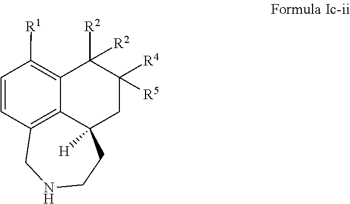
C1=CC2=C3C(=C1[R1])C([R2])([R2])C([R4])([R5])CC3([H])CCNC2
